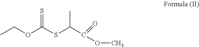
CCOC(SC(C(OC)=O)C)=S
